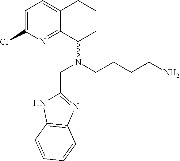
C1=C(Cl)N=C2C(=C1)CCCC2N(CCCCN)CC1=NC2=C(N1)C=CC=C2
